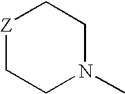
[Z]1CCN(C)CC1
